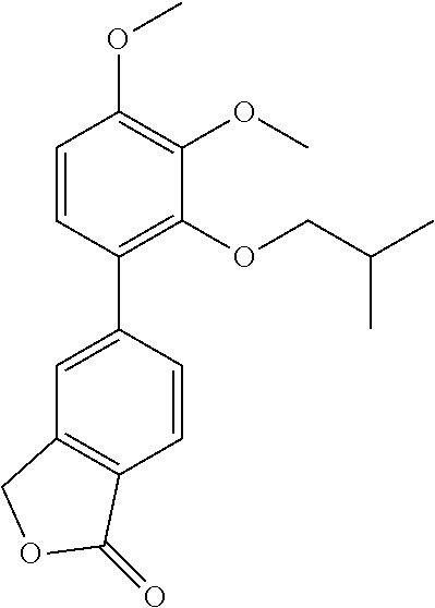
C1=C(C2=C(OCC(C)C)C(OC)=C(OC)C=C2)C=CC2=C1COC2=O
